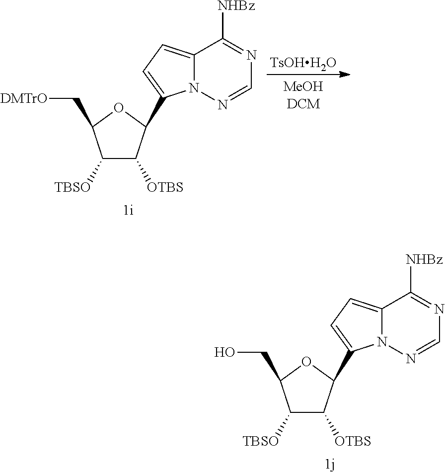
C12=CC=C(C3C([OTBS])C([TBSO])C(C[DMTrO])O3)N1N=CN=C2[NHBz].[TsOHH2O].C12=CC=C(C3C([OTBS])C([TBSO])C(CO)O3)N1N=CN=C2[NHBz]
